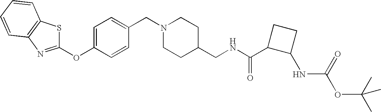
C1=CC2=C(C=C1)N=C(OC1=CC=C(CN3CCC(CNC(C4C(NC(OC(C)(C)C)=O)CC4)=O)CC3)C=C1)S2
